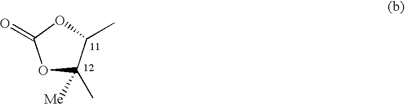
O1C([Me])(C)C(C)OC1=O
